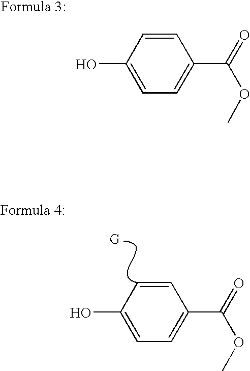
C1(O)=CC=C(C(=O)OC)C=C1.C1(O)=CC=C(C(=O)OC)C=C1
